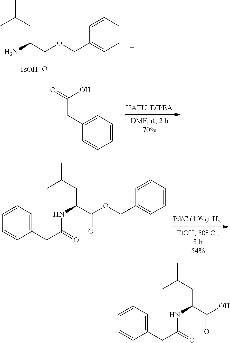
CC(CC(C(OCC1=CC=CC=C1)=O)N)C.[TsOH].C1=CC=C(CC(=O)O)C=C1.CC(CC(C(OCC1=CC=CC=C1)=O)NC(CC1=CC=CC=C1)=O)C.CC(CC(C(O)=O)NC(CC1=CC=CC=C1)=O)C
